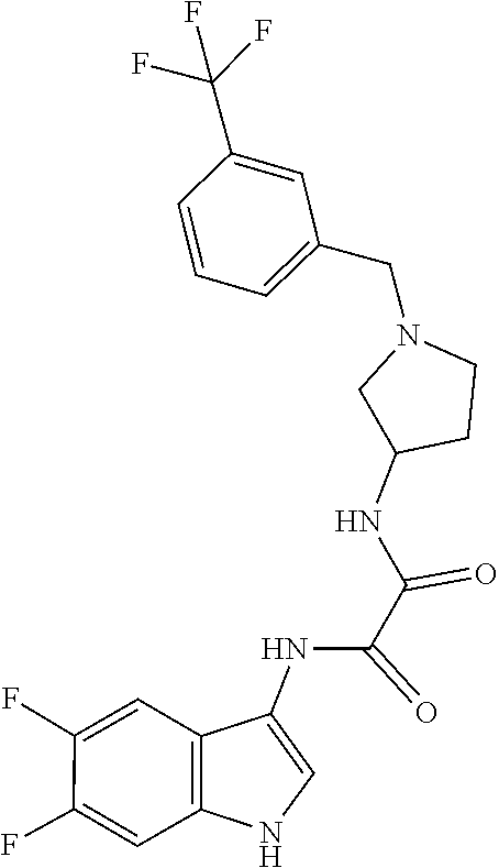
C1=C(CN2CC(NC(C(NC3=CNC4=C3C=C(F)C(F)=C4)=O)=O)CC2)C=C(C(F)(F)F)C=C1
